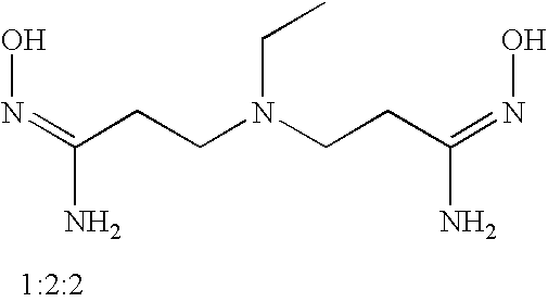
C(CCN(CCC(=NO)N)CC)(=NO)N
